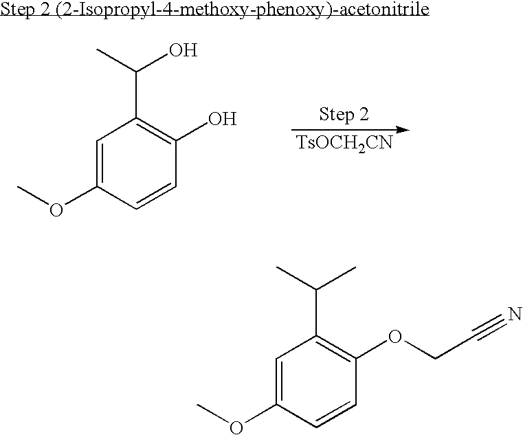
C1=C(OC)C=CC(O)=C1C(C)O.[TsOCH2CN].C1=C(OC)C=CC(OCC#N)=C1C(C)C
